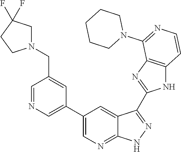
C1=NC=C(C2=CN=C3C(=C2)C(C2=NC4=C(N2)C=CN=C4N2CCCCC2)=NN3)C=C1CN1CC(F)(F)CC1
